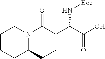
C1CCC(CC)N(C(CC(C(O)=O)N[Boc])=O)C1
